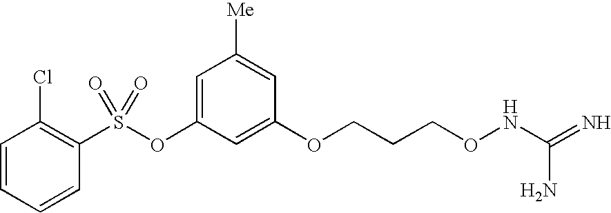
C1=CC=CC(S(OC2=CC([Me])=CC(OCCCONC(=N)N)=C2)(=O)=O)=C1Cl
